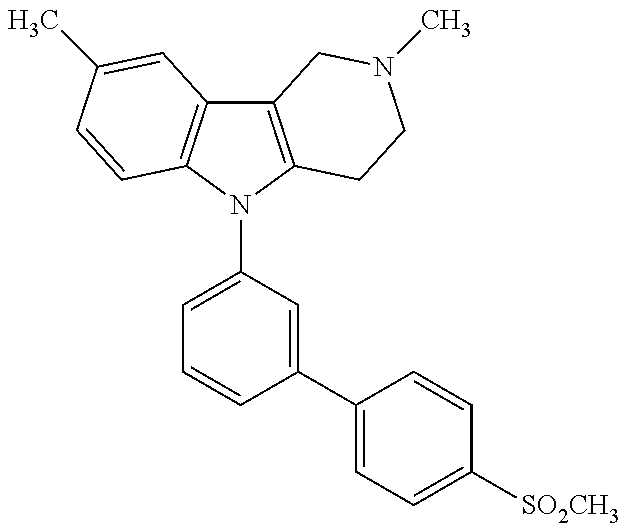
C12=C(N(C3=CC=CC(C4=CC=C([SO2CH3])C=C4)=C3)C3=C1C=C(C)C=C3)CCN(C)C2
